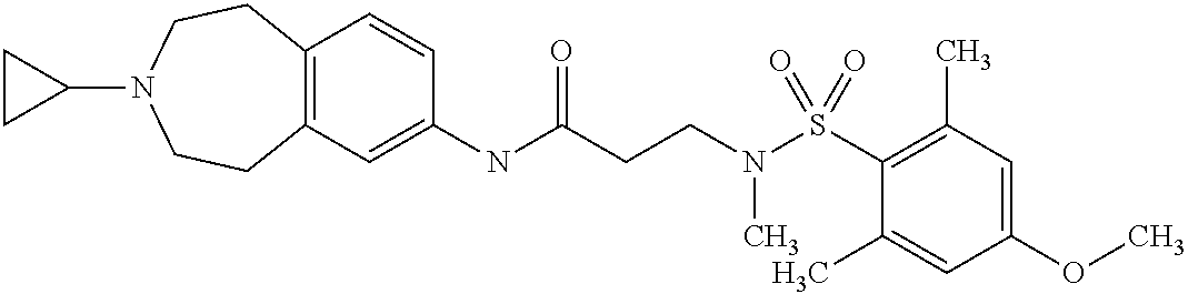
C1(NC(CCN(S(C2=C(C)C=C(OC)C=C2C)(=O)=O)C)=O)=CC2=C(C=C1)CCN(C1CC1)CC2
